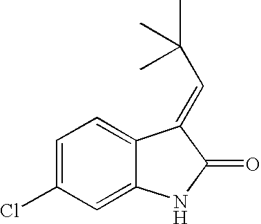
C1=C(Cl)C=C2C(=C1)C(=CC(C)(C)C)C(=O)N2
